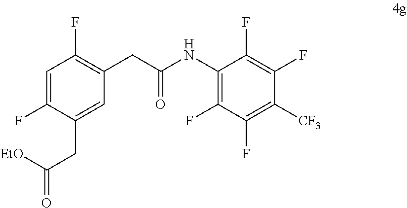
C1=C(F)C(CC(=O)[EtO])=CC(CC(NC2=C(F)C(F)=C([CF3])C(F)=C2F)=O)=C1F
